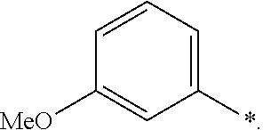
C1=CC=C(*)C=C1[MeO]
